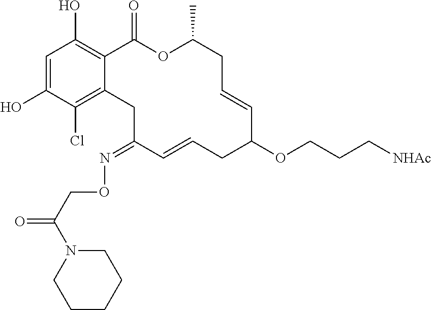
C1=C(O)C(Cl)=C2C(=C1O)C(=O)OC(C)CC=CC(OCCC[NHAc])CC=CC(=NOCC(=O)N1CCCCC1)C2
